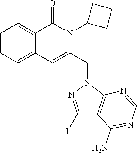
C1=CC=C2C(=C1C)C(=O)N(C1CCC1)C(CN1C3=C(C(N)=NC=N3)C(I)=N1)=C2
